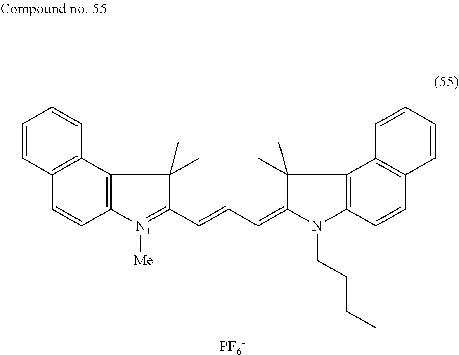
C1=CC2=C(C=C1)C1=C(C=C2)[N+]([Me])=C(C=CC=C2C(C)(C)C3=C(N2CCCC)C=CC2=C3C=CC=C2)C1(C)C.[PF6-]
